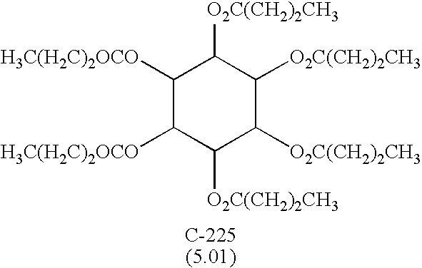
C1([H3C(H2C)2OCO])C([H3C(H2C)2OCO])C([O2C(CH2)2CH3])C([O2C(CH2)2CH3])C([O2C(CH2)2CH3])C1[O2C(CH2)2CH3]
